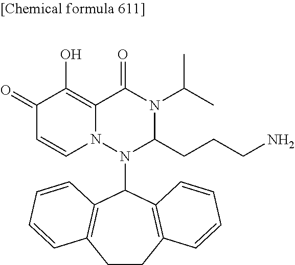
C1(=O)C=CN2C(=C1O)C(=O)N(C(C)C)C(CCCN)N2C1C2=C(CCC3=C1C=CC=C3)C=CC=C2
